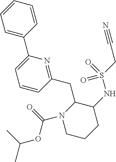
C1CCC(NS(CC#N)(=O)=O)C(CC2=NC(C3=CC=CC=C3)=CC=C2)N1C(=O)OC(C)C
